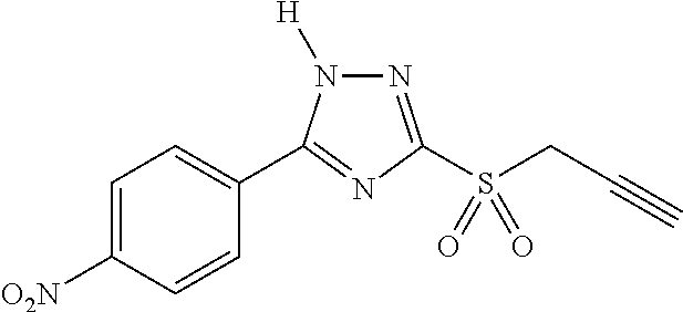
N1=C(S(CC#C)(=O)=O)N=C(C2=CC=C([O2N])C=C2)N1[H]
